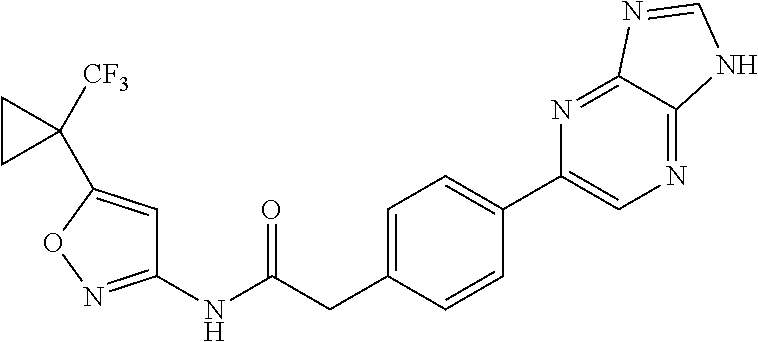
C1=C(CC(NC2=NOC(C3([CF3])CC3)=C2)=O)C=CC(C2=CN=C3C(=N2)N=CN3)=C1
